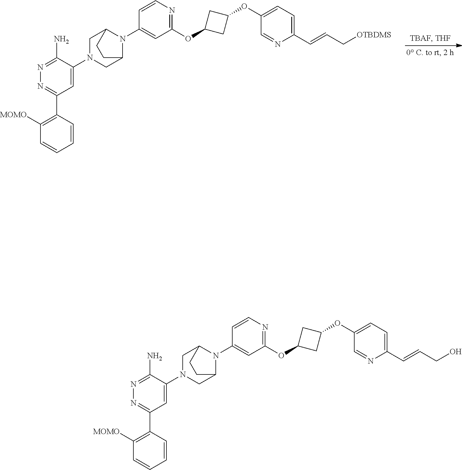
C1=C(N2CC3N(C4=CC(OC5CC(OC6=CC=C(C=CC[OTBDMS])N=C6)C5)=NC=C4)C(C2)CC3)C(N)=NN=C1C1=C([MOMO])C=CC=C1.C1=C(N2CC3N(C4=CC(OC5CC(OC6=CC=C(C=CCO)N=C6)C5)=NC=C4)C(C2)CC3)C(N)=NN=C1C1=C([MOMO])C=CC=C1
